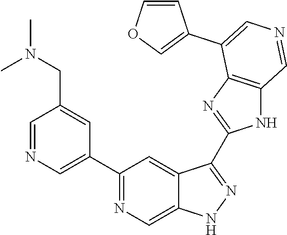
C1(C2=CN=CC(CN(C)C)=C2)=NC=C2C(=C1)C(C1=NC3=C(N1)C=NC=C3C1=COC=C1)=NN2
